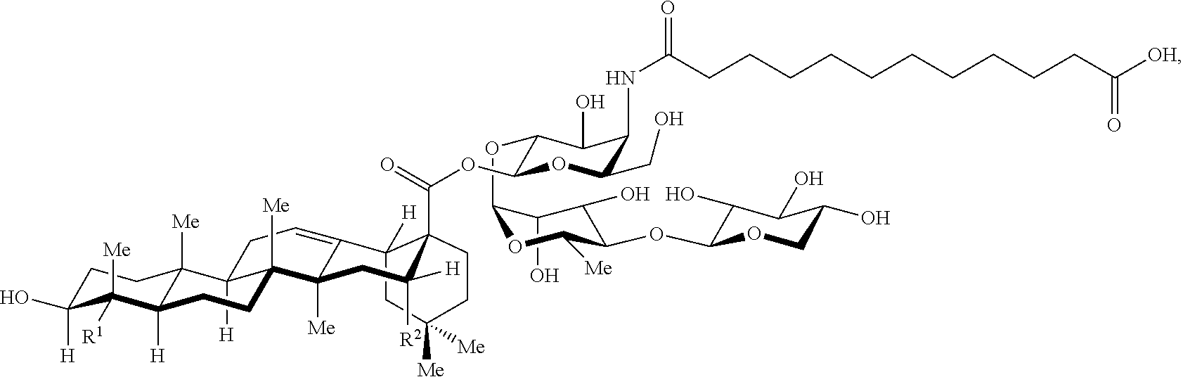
C1(OC2C(OC(C34C([H])(CC([Me])([Me])CC3)C3=CCC5([H])C6([Me])C([H])(C([Me])([R1])C([H])(O)CC6)CCC5([Me])C3([Me])CC4([H])[R2])=O)OC(CO)C(NC(=O)CCCCCCCCCCC([OH])=O)C2O)C(O)C(O)C(OC2C(O)C(O)C(O)CO2)C([Me])O1
